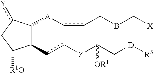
C1(cc[Z]C(C[D][R3])[OR1])C([A]ccCBC[X])c([Y])CC1[R1O]
